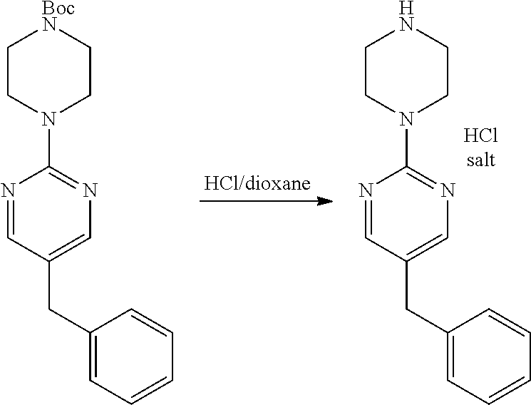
N1=CC(CC2=CC=CC=C2)=CN=C1N1CCNCC1.N1=CC(CC2=CC=CC=C2)=CN=C1N1CC[BocN]CC1
